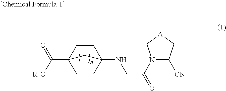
C(C12CCC(NCC(=O)N3C([CN])C[A]C3)(CC1)C2)([R1O])=O
